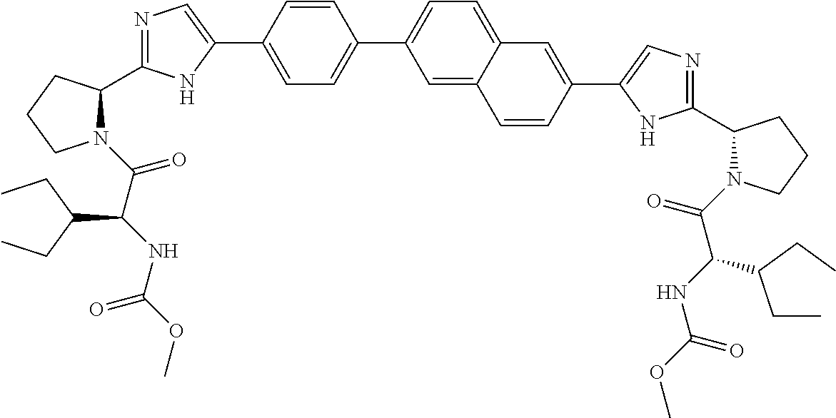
N1=C(C2N(C(=O)C(NC(=O)OC)C(CC)CC)CCC2)NC(C2=CC=C(C3=CC=C4C(=C3)C=CC(C3=CN=C(C5N(C(=O)C(NC(OC)=O)C(CC)CC)CCC5)N3)=C4)C=C2)=C1
